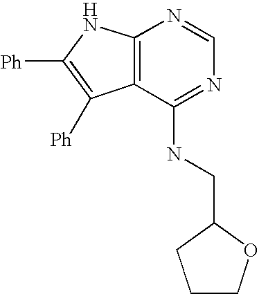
C12=C(C(NCC3CCCO3)=NC=N1)C([Ph])=C([Ph])N2
